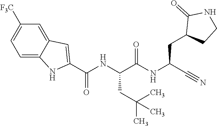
O=C(NC(C#N)CC1CCNC1=O)C(NC(C1=CC2=CC([F3C])=CC=C2N1)=O)CC(C)(C)C
